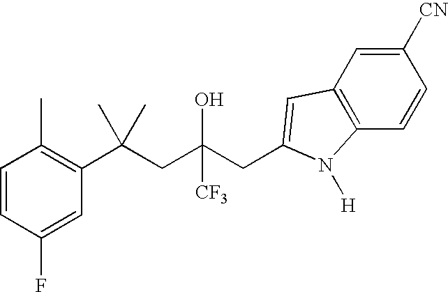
C1=CC(F)=CC(C(CC(CC2=CC3=C(C=CC([CN])=C3)N2[H])(O)[CF3])(C)C)=C1C
